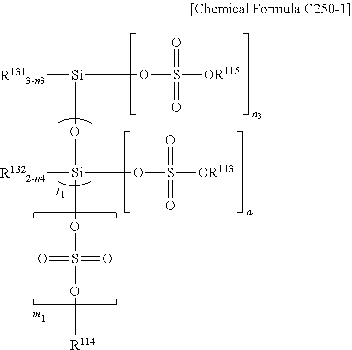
[R1313-n3][Si](OS(=O)(=O)[OR115])O[Si](OS(=O)(=O)O[R114])([R1322-n4])OS([OR113])(=O)=O
